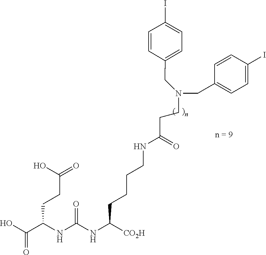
OC(C(NC(NC([CO2H])CCCCNC(CCN(CC1=CC=C(I)C=C1)CC1=CC=C(I)C=C1)=O)=O)CCC(=O)O)=O
